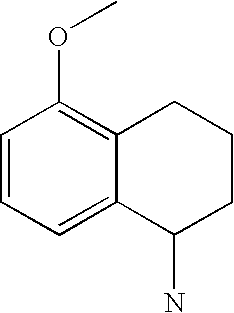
C1=CC=C2C(=C1OC)CCCC2N
